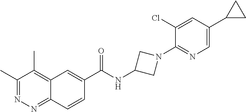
C1(C)=NN=C2C(=C1C)C=C(C(NC1CN(C3=NC=C(C4CC4)C=C3Cl)C1)=O)C=C2
